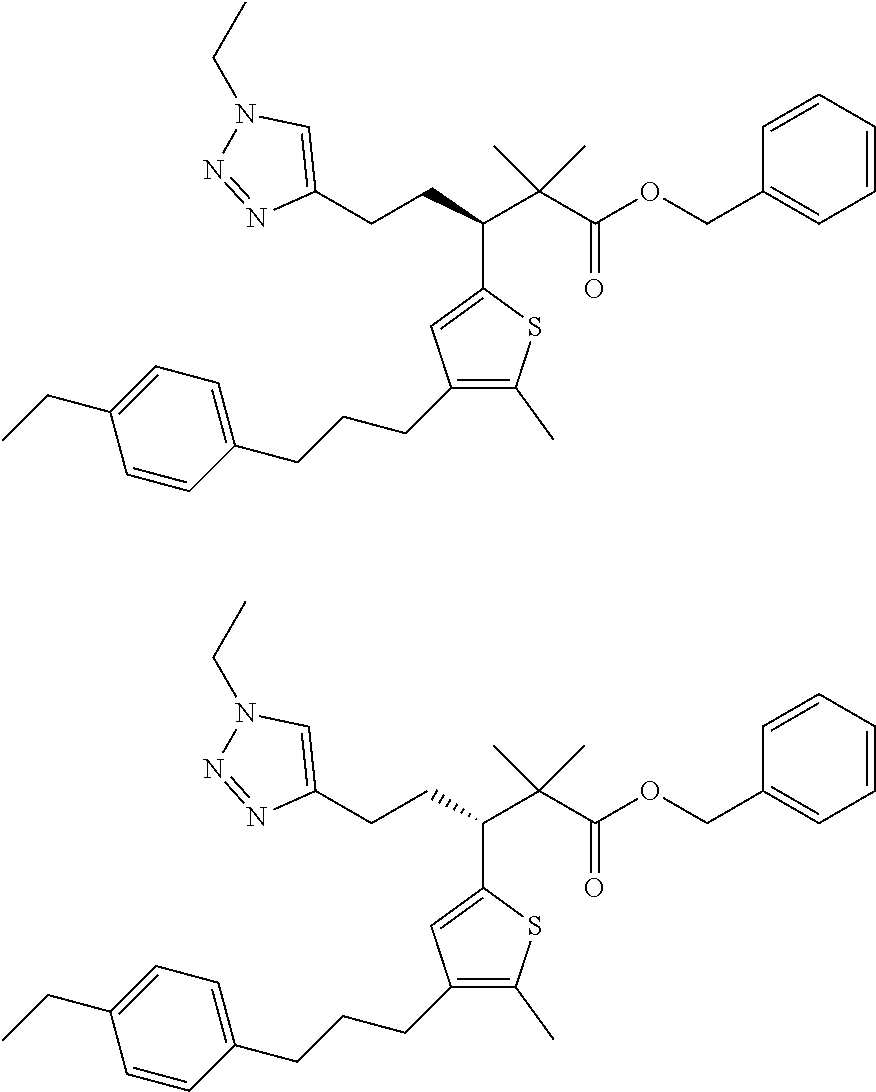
C1(CCC(C(C(OCC2=CC=CC=C2)=O)(C)C)C2=CC(CCCC3=CC=C(CC)C=C3)=C(C)S2)=CN(CC)N=N1.C1(CCC(C(C(OCC2=CC=CC=C2)=O)(C)C)C2=CC(CCCC3=CC=C(CC)C=C3)=C(C)S2)=CN(CC)N=N1
